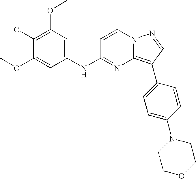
C1(OC)=C(OC)C=C(NC2=NC3=C(C4=CC=C(N5CCOCC5)C=C4)C=NN3C=C2)C=C1OC
